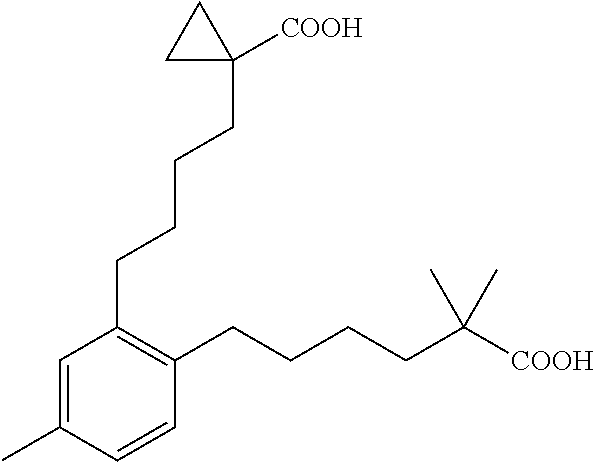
C1=C(C)C=CC(CCCCC([COOH])(C)C)=C1CCCCC1([COOH])CC1
